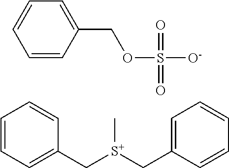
C1=CC=C(C[S+](CC2=CC=CC=C2)C)C=C1.C1=CC(COS([O-])(=O)=O)=CC=C1
